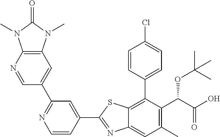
C1(C2=NC3=CC(C)=C(C(OC(C)(C)C)C(=O)O)C(C4=CC=C(Cl)C=C4)=C3S2)=CC(C2=CC3=C(N=C2)N(C)C(=O)N3C)=NC=C1
